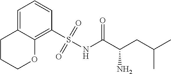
C1=C2C(=C(S(NC(C(CC(C)C)N)=O)(=O)=O)C=C1)OCCC2
